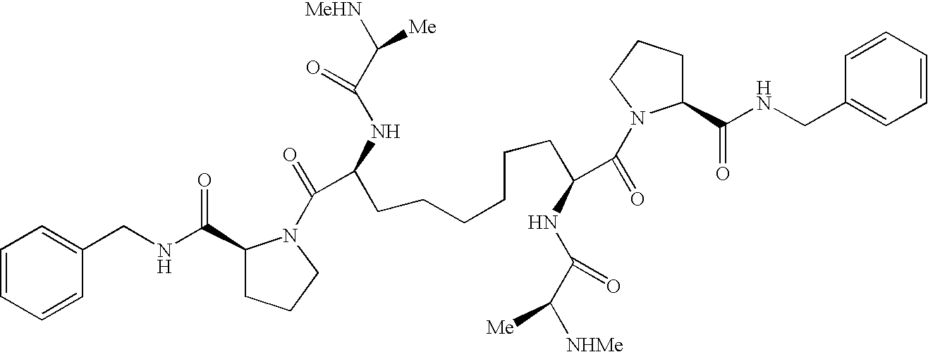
C1=CC=CC(CNC(=O)C2CCCN2C(=O)C(NC(C([MeHN])[Me])=O)CCCCCCC(C(=O)N2C(C(NCC3=CC=CC=C3)=O)CCC2)NC(=O)C([NHMe])[Me])=C1
